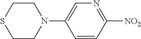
C1CN(C2=CN=C([NO2])C=C2)CCS1
